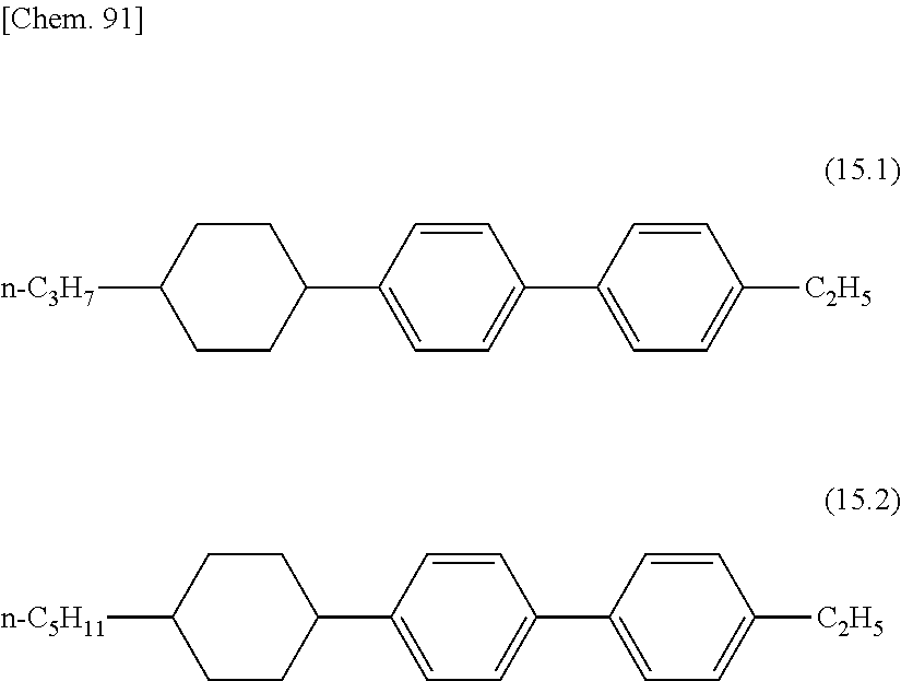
C1=CC([C2H5])=CC=C1C1=CC=C(C2CCC([n-C3H7])CC2)C=C1.C1=CC([C2H5])=CC=C1C1=CC=C(C2CCC([n-C5H11])CC2)C=C1
